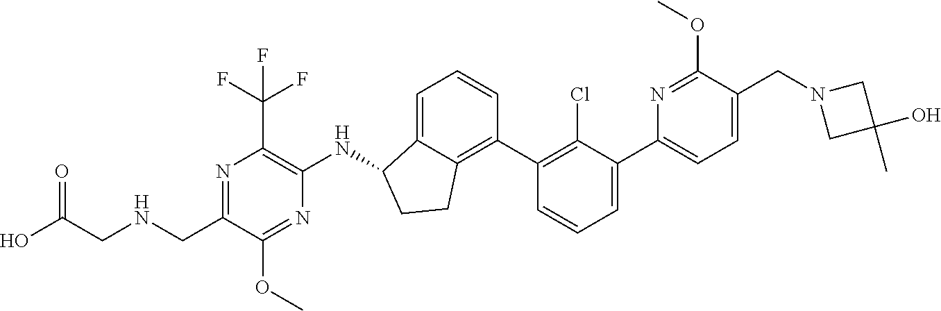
N1=C(CNCC(O)=O)C(OC)=NC(NC2C3=CC=CC(C4=C(Cl)C(C5=CC=C(CN6CC(O)(C)C6)C(OC)=N5)=CC=C4)=C3CC2)=C1C(F)(F)F
